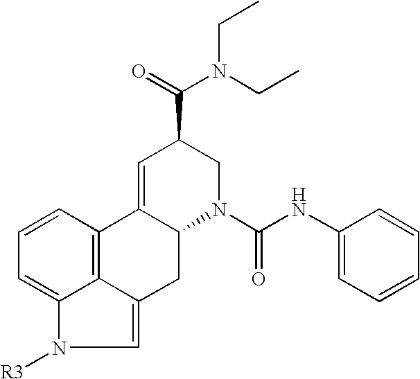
C1=CC=C2C3=C1C1=CC(C(=O)N(CC)CC)CN(C(NC4=CC=CC=C4)=O)C1CC3=CN2[R3]
